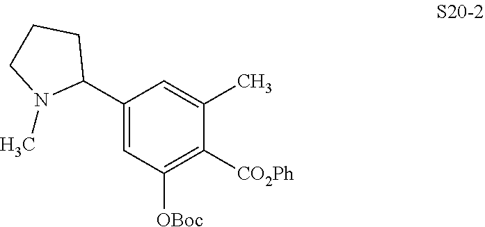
C1(C2CCCN2C)=CC([OBoc])=C([CO2Ph])C(C)=C1
